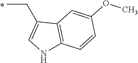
C1(CC)=CNC2=C1C=C(OC)C=C2
